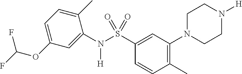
C1N(C2=C(C)C=CC(S(=O)(=O)N([H])C3=CC(OC(F)F)=CC=C3C)=C2)CCN([H])C1
